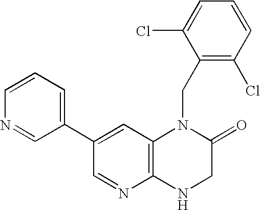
C1=C(C2=CC=CN=C2)C=NC2=C1N(CC1=C(Cl)C=CC=C1Cl)C(=O)CN2
